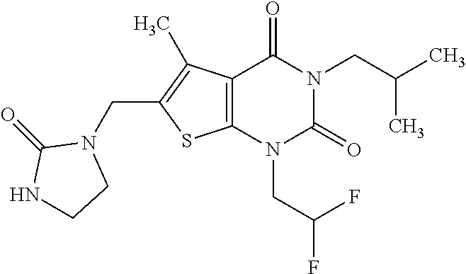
C12=C(N(CC(F)F)C(=O)N(CC(C)C)C1=O)SC(CN1C(=O)NCC1)=C2C
